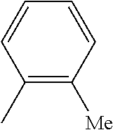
C1(C)=C([Me])C=CC=C1
